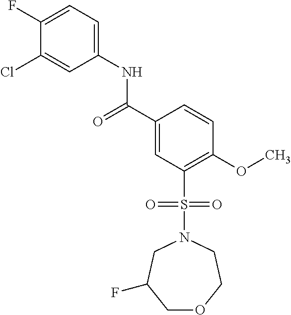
C1(F)=CC=C(NC(C2=CC(S(N3CC(F)COCC3)(=O)=O)=C(OC)C=C2)=O)C=C1Cl
